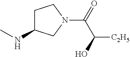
N(C)C1CCN(C(=O)C([C2H5])O)C1
